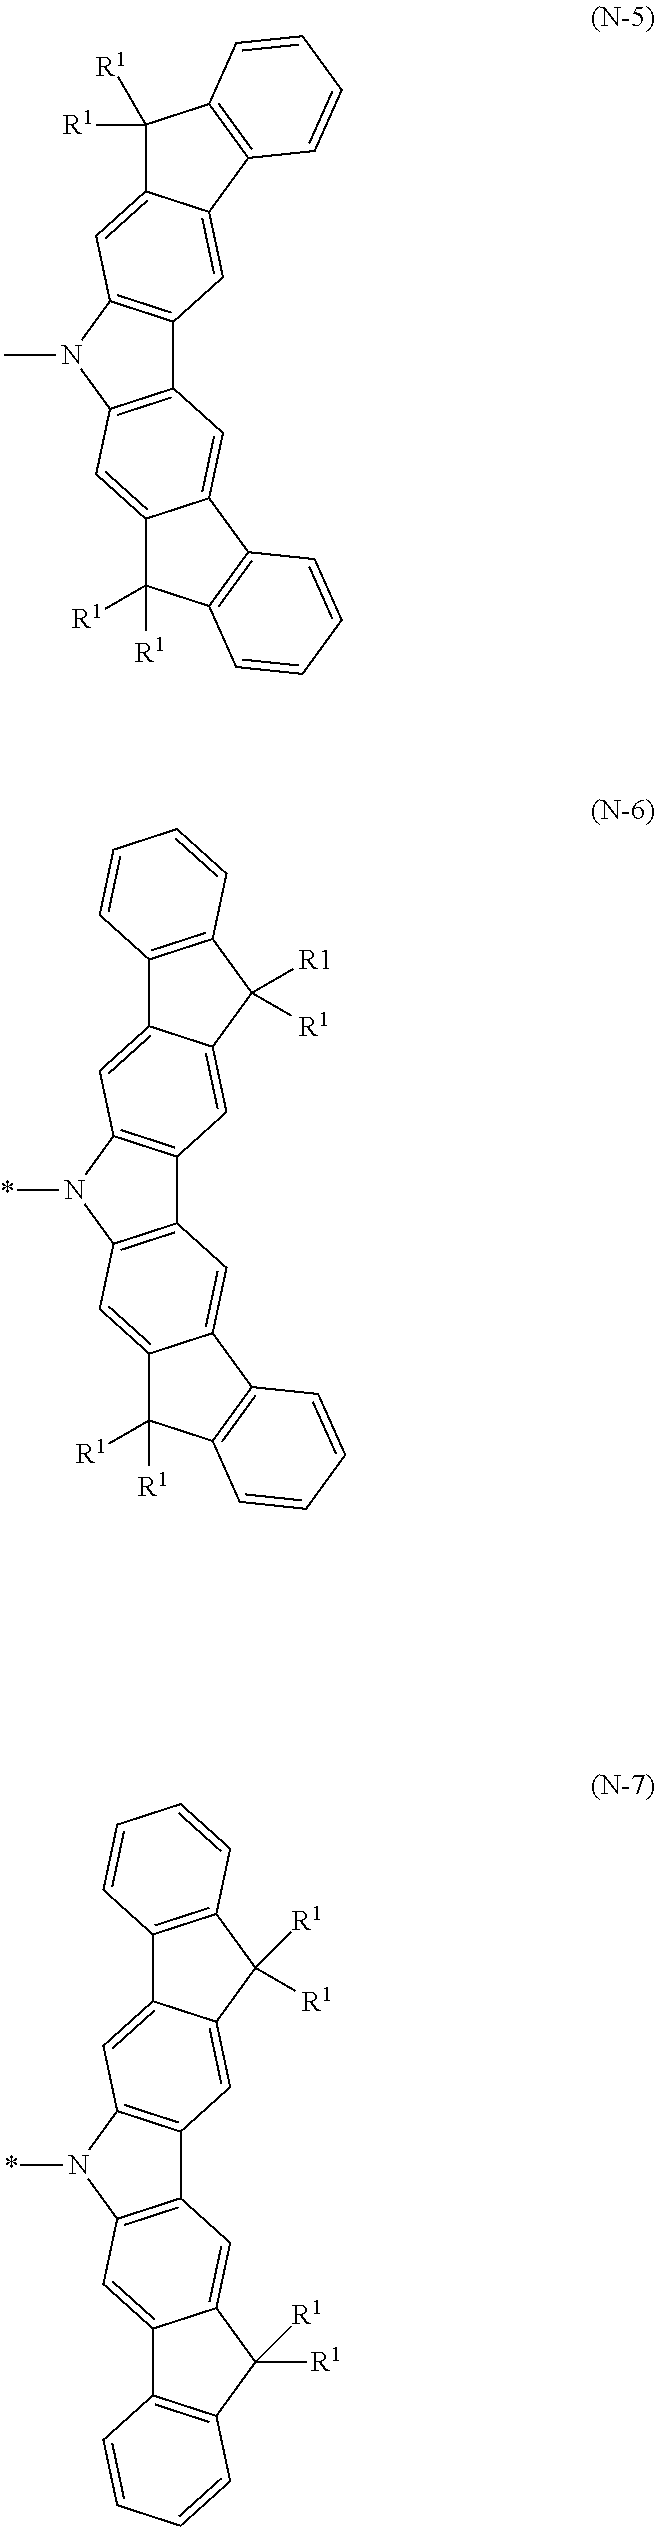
C12=C(N(C)C3=C1C=C1C(=C3)C([R1])([R1])C3=C1C=CC=C3)C=C1C(=C2)C2=C(C1([R1])[R1])C=CC=C2.C12=C(N(*)C3=C1C=C1C(=C3)C3=C(C1([R1])[R1])C=CC=C3)C=C1C(=C2)C2=C(C1([R1])[R1])C=CC=C2.C12=C(N(*)C3=C1C=C1C(=C3)C3=C(C1([R1])[R1])C=CC=C3)C=C1C(=C2)C([R1])([R1])C2=C1C=CC=C2
